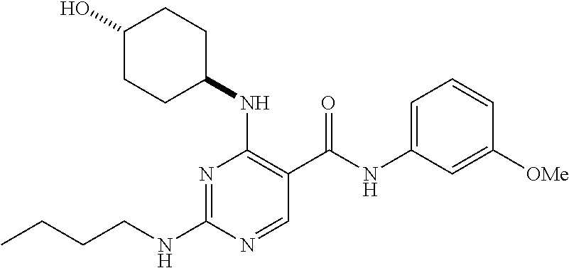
CCCCNC1=NC(NC2CCC(O)CC2)=C(C(NC2=CC=CC([OMe])=C2)=O)C=N1
